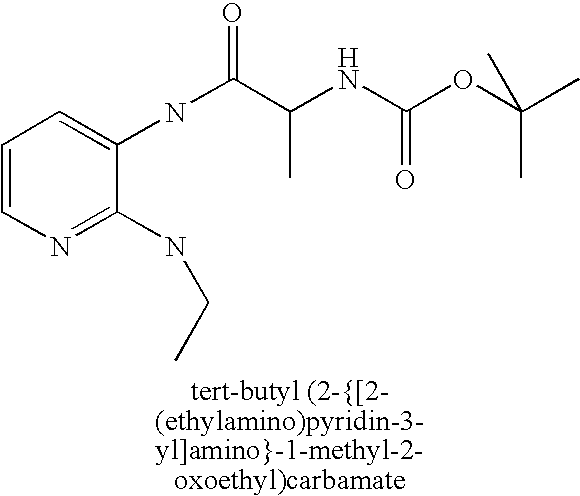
C1=CN=C(NCC)C(NC(C(NC(OC(C)(C)C)=O)C)=O)=C1
